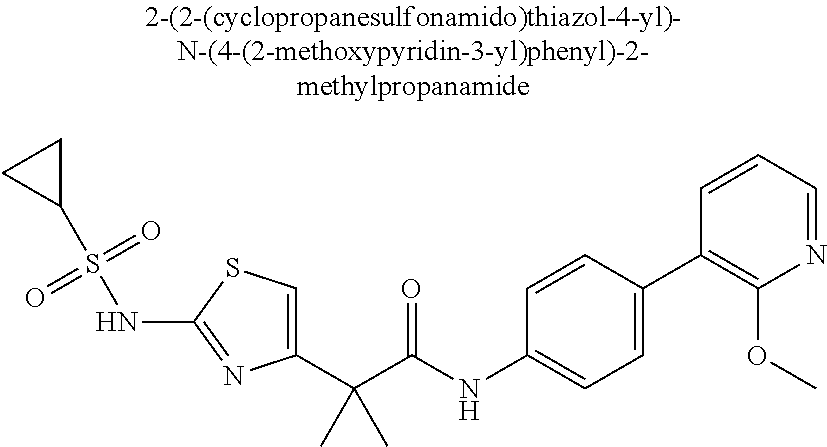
C1(C(C(NC2=CC=C(C3=C(OC)N=CC=C3)C=C2)=O)(C)C)=CSC(NS(C2CC2)(=O)=O)=N1
